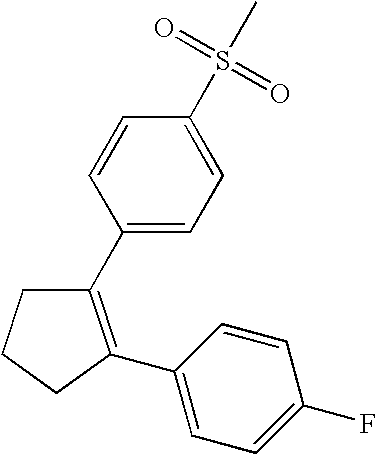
C1C(C2=CC=C(F)C=C2)=C(C2=CC=C(S(C)(=O)=O)C=C2)CC1
